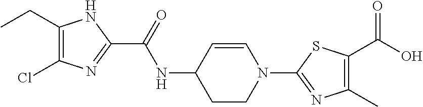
C1(CC)=C(Cl)N=C(C(=O)NC2CCN(C3=NC(C)=C(C(O)=O)S3)C=C2)N1
